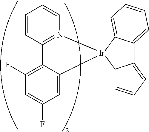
C1=CC2=N(C=C1)[Ir]1(C3=CC(F)=CC(F)=C23)C2=CC=CC=C2C2=CC=CC21
